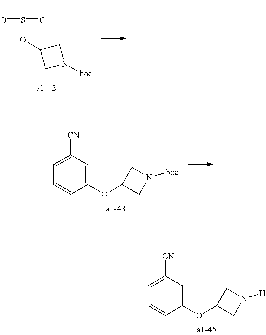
C1(OC2CN([H])C2)=CC([CN])=CC=C1.C1C(OS(C)(=O)=O)CN1[boc].C1(OC2CN([boc])C2)=CC([CN])=CC=C1
